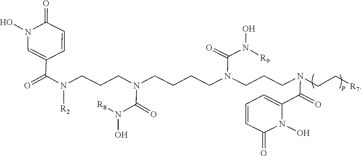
ON([R8])C(N(CCCN([R2])C(=O)C1=CN(O)C(=O)C=C1)CCCCN(C(N(O)[R9])=O)CCCN(C(C1=CC=CC(=O)N1O)=O)CC[R7])=O
